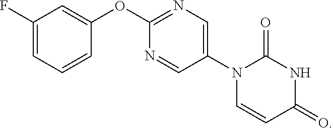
C1(F)=CC=CC(OC2=NC=C(N3C=CC(=O)NC3=O)C=N2)=C1
